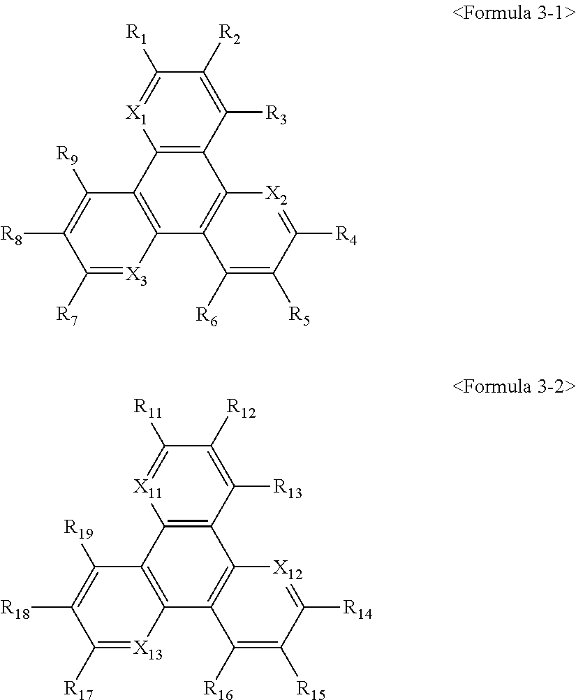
C12=C(C([R3])=C([R2])C([R1])=[X1]1)C1=C(C3=C2C([R9])=C([R8])C([R7])=[X3]3)C([R6])=C([R5])C([R4])=[X2]1.C12=C(C([R13])=C([R12])C([R11])=[X11]1)C1=C(C3=C2C([R19])=C([R18])C([R17])=[X13]3)C([R16])=C([R15])C([R14])=[X12]1
